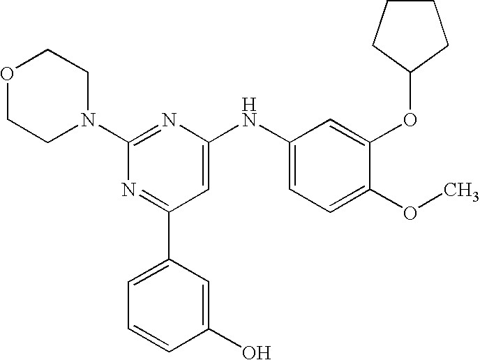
C1(N2CCOCC2)=NC(NC2=CC=C(OC)C(OC3CCCC3)=C2)=CC(C2=CC=CC(O)=C2)=N1
